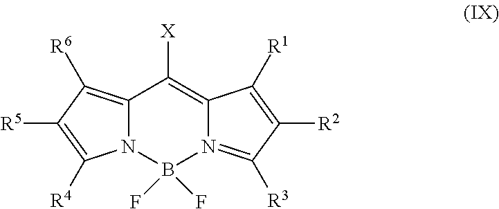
C12=C([R6])C([R5])=C([R4])N1B(F)(F)N1=C([R3])C([R2])=C([R1])C1=C2[X]
